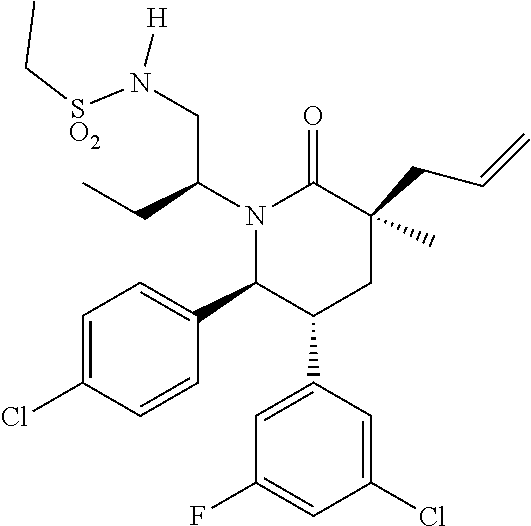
N1(C(CC)CN([H])SCC)C(C2=CC=C(Cl)C=C2)C(C2=CC(F)=CC(Cl)=C2)CC(CC=C)(C)C1=O.[O2]
